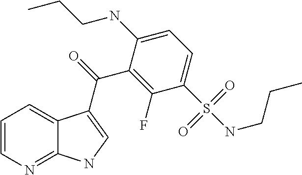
C12=NC=CC=C1C(C(=O)C1=C(F)C(S(=O)(=O)NCCC)=CC=C1NCCC)=CN2
